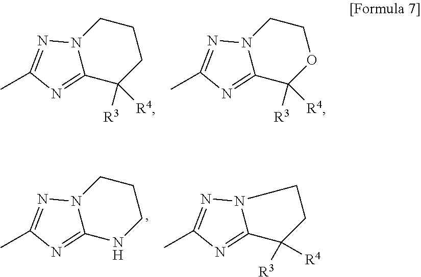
C1CN2C(=NC(C)=N2)C([R3])([R4])C1.C1CN2C(=NC(C)=N2)C([R3])([R4])O1.C1CN2C(=NC(C)=N2)NC1.N1=C(C)N=C2N1CCC2([R3])[R4]
